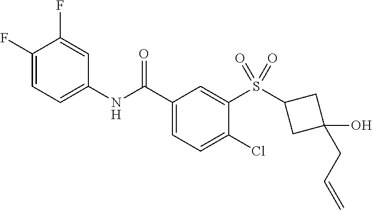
C1(F)=CC=C(NC(C2=CC=C(Cl)C(S(=O)(=O)C3CC(O)(CC=C)C3)=C2)=O)C=C1F
